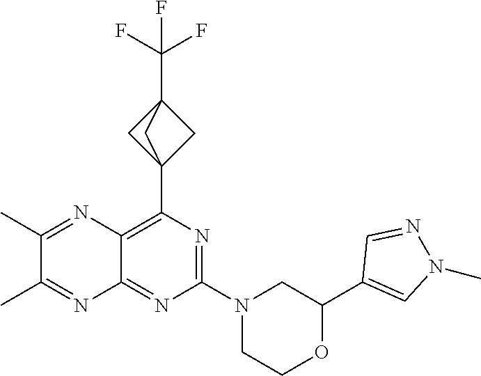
N1=C(N2CC(C3=CN(C)N=C3)OCC2)N=C2C(=C1C13CC(C(F)(F)F)(C1)C3)N=C(C)C(C)=N2
